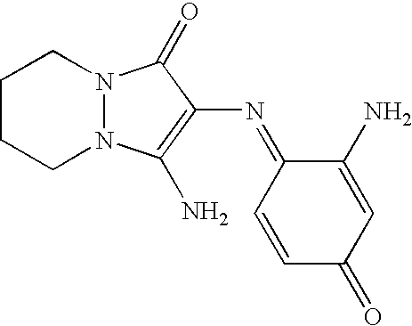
C1(N)=CC(=O)C=CC1=NC1=C(N)N2CCCCN2C1=O
